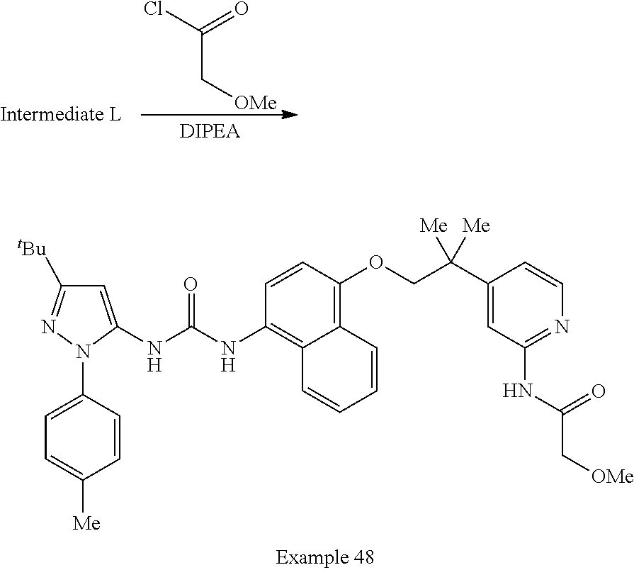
C(C[OMe])(Cl)=O.C1=C(N2C(NC(NC3=C4C(=C(OCC(C5=CC(NC(C[OMe])=O)=NC=C5)([Me])[Me])C=C3)C=CC=C4)=O)=CC([tBu])=N2)C=CC([Me])=C1
